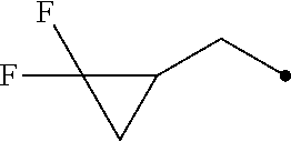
C1(CC)C(F)(F)C1
